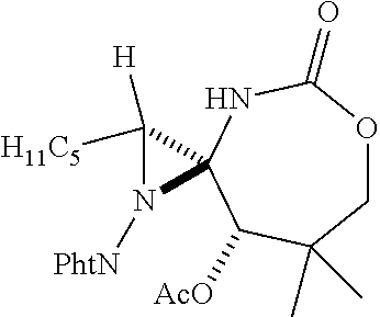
C12(C([H])([H11C5])N1[PhtN])C([AcO])C(C)(C)COC(=O)N2
